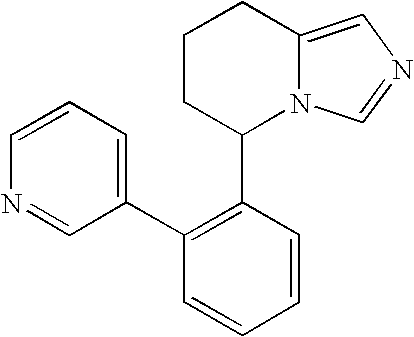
C1CC(C2=C(C3=CC=CN=C3)C=CC=C2)N2C(=CN=C2)C1
